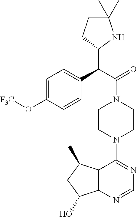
C1=C(O[F3C])C=CC(C(C(=O)N2CCN(C3=NC=NC4=C3C(C)CC4O)CC2)C2NC(C)(C)CC2)=C1
